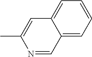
C12=CC=CC=C1C=C(C)N=C2
